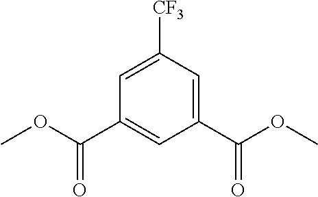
C1=C([CF3])C=C(C(OC)=O)C=C1C(OC)=O
